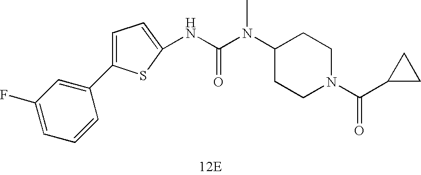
C1=CC(C2=CC=C(NC(N(C3CCN(C(C4CC4)=O)CC3)C)=O)S2)=CC(F)=C1.[12E]
